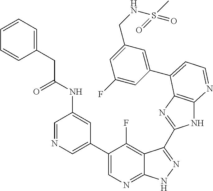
C1=NC=C(C2=CN=C3C(=C2F)C(C2=NC4=C(N2)N=CC=C4C2=CC(CNS(C)(=O)=O)=CC(F)=C2)=NN3)C=C1NC(=O)CC1=CC=CC=C1
